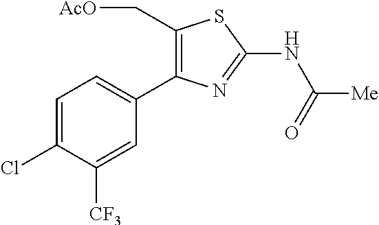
C1=C(Cl)C([CF3])=CC(C2=C(C[AcO])SC(NC([Me])=O)=N2)=C1
